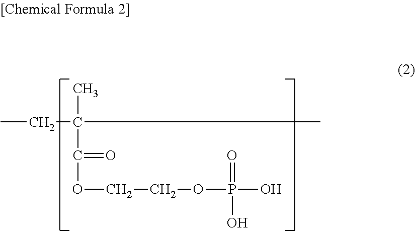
CCC(C)(C)C(OCCOP(O)(=O)O)=O
